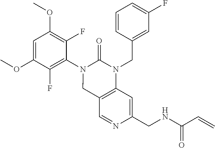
C1=C(OC)C(F)=C(N2CC3=C(N(CC4=CC(F)=CC=C4)C2=O)C=C(CNC(C=C)=O)N=C3)C(F)=C1OC
